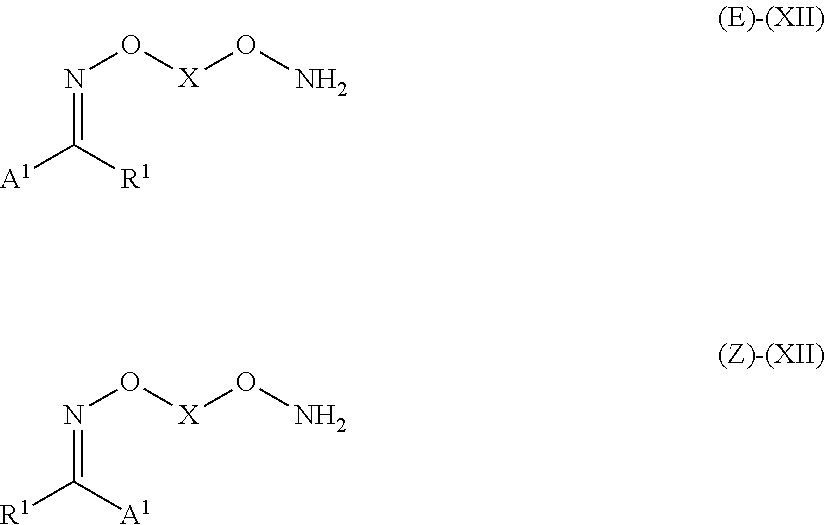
N(=C([R1])[A1])O[X]ON.N(=C([A1])[R1])O[X]ON
